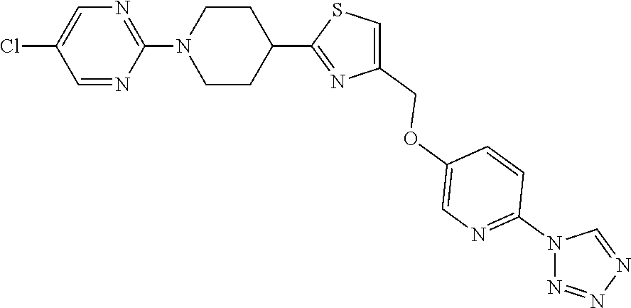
C1=NC(N2CCC(C3=NC(COC4=CN=C(N5N=NN=C5)C=C4)=CS3)CC2)=NC=C1Cl
